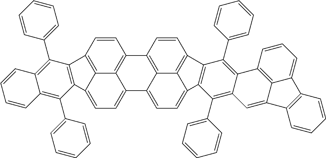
C12=CC=C3C4=C(C=CC(=C14)C1=C4C2=CC=C2C4=C(C=C1)C1=C2C(C2=CC=CC=C2)=C2C(=C1C1=CC=CC=C1)C1=C4C(=C2)C2=C(C4=CC=C1)C=CC=C2)C1=C3C(C2=CC=CC=C2)=C2C(=C1C1=CC=CC=C1)C=CC=C2
